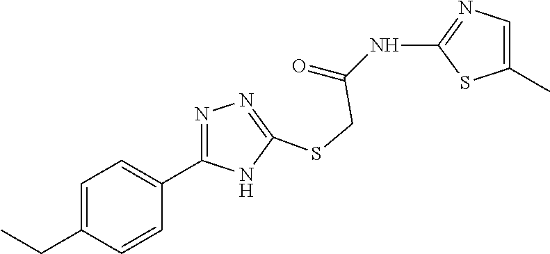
C1(NC(=O)CSC2=NN=C(C3=CC=C(CC)C=C3)N2)=NC=C(C)S1
